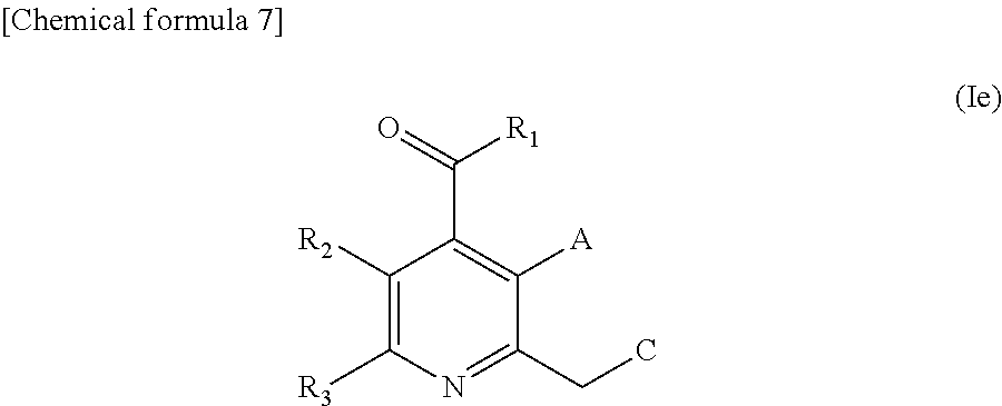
C1([R2])=C([R3])N=C(CC)C([A])=C1C(=O)[R1]
